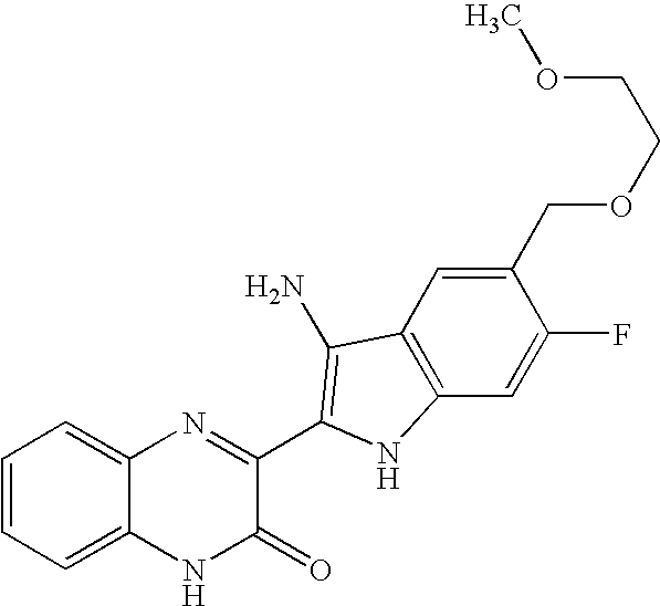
C1=C2C(=CC=C1)N=C(C1=C(N)C3=C(C=C(F)C(COCCOC)=C3)N1)C(=O)N2
